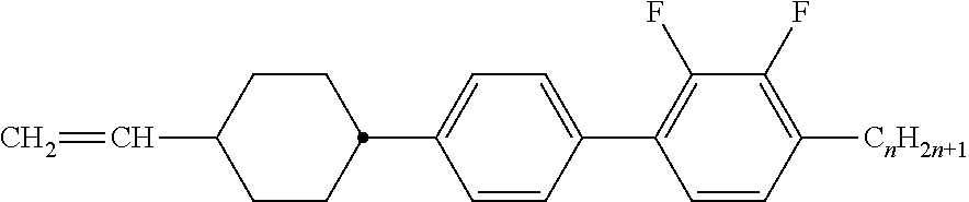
C1(F)=C(C2=CC=C(C3CCC(C=C)CC3)C=C2)C=CC([CnH2n+1])=C1F
